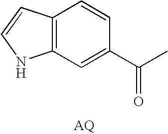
C1(C(C)=O)=CC2=C(C=C1)C=CN2
